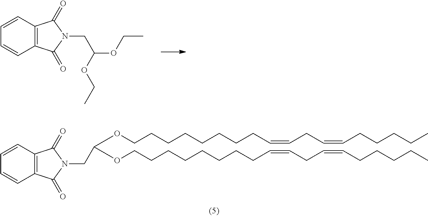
C1=CC2=C(C=C1)C(=O)N(CC(OCCCCCCCCC=CCC=CCCCCC)OCCCCCCCCC=CCC=CCCCCC)C2=O.C1=CC2=C(C=C1)C(=O)N(CC(OCC)OCC)C2=O
